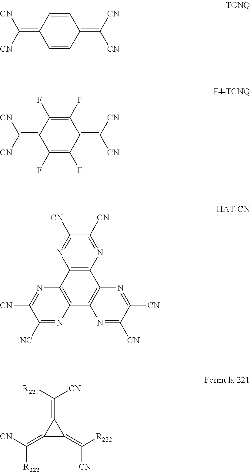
C1=CC(=C([CN])[CN])C=CC1=C([CN])[CN].C1(F)=C(F)C(=C([CN])[CN])C(F)=C(F)C1=C([CN])[CN].C12=C(N=C([CN])C([CN])=N1)C1=C(C3=C2N=C([CN])C([NC])=N3)N=C([CN])C([CN])=N1.C1(=C([R222])[CN])C(=C([CN])[R222])C1=C([CN])[R221]
